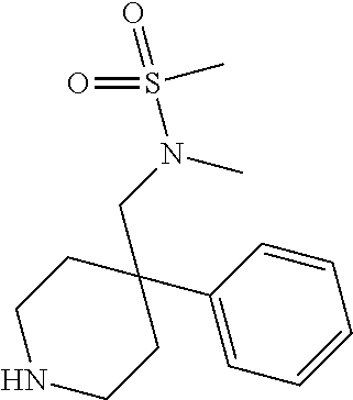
C1NCCC(C2=CC=CC=C2)(CN(S(=O)(C)=O)C)C1
